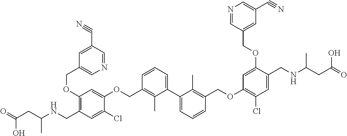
C1(OCC2=CN=CC(C#N)=C2)=C(CNC(CC(=O)O)C)C=C(Cl)C(OCC2=C(C)C(C3=CC=CC(COC4=C(Cl)C=C(CNC(CC(=O)O)C)C(OCC5=CC(C#N)=CN=C5)=C4)=C3C)=CC=C2)=C1
